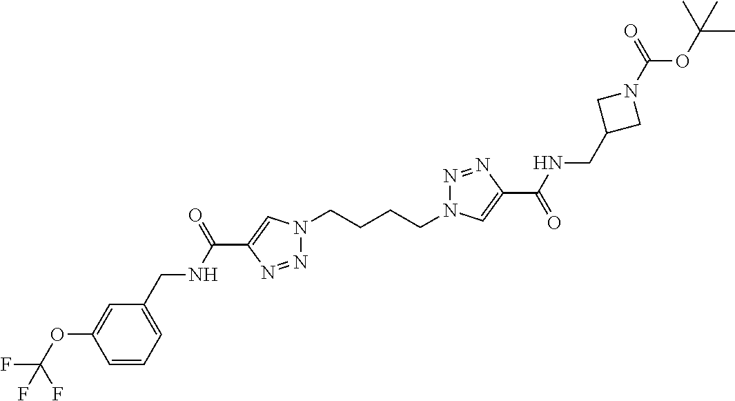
N1(CCCCN2N=NC(C(=O)NCC3CN(C(=O)OC(C)(C)C)C3)=C2)N=NC(C(NCC2=CC=CC(OC(F)(F)F)=C2)=O)=C1
